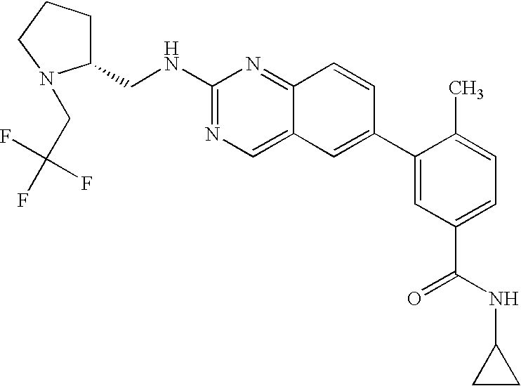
C1(CNC2=NC=C3C(=N2)C=CC(C2=CC(C(NC4CC4)=O)=CC=C2C)=C3)CCCN1CC(F)(F)F
